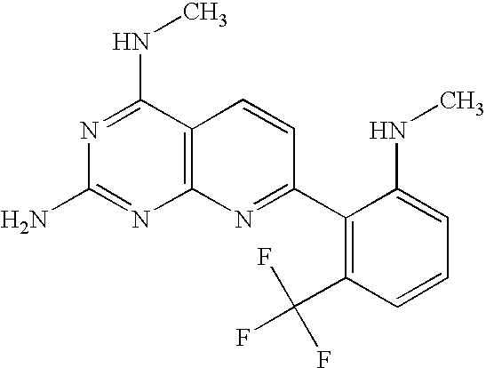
N1=C(NC)C2=C(N=C1N)N=C(C1=C(C(F)(F)F)C=CC=C1NC)C=C2
